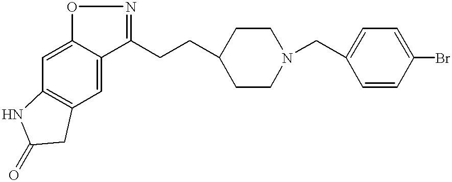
C1(CCC2CCN(CC3=CC=C(Br)C=C3)CC2)=NOC2=CC3=C(C=C12)CC(=O)N3
